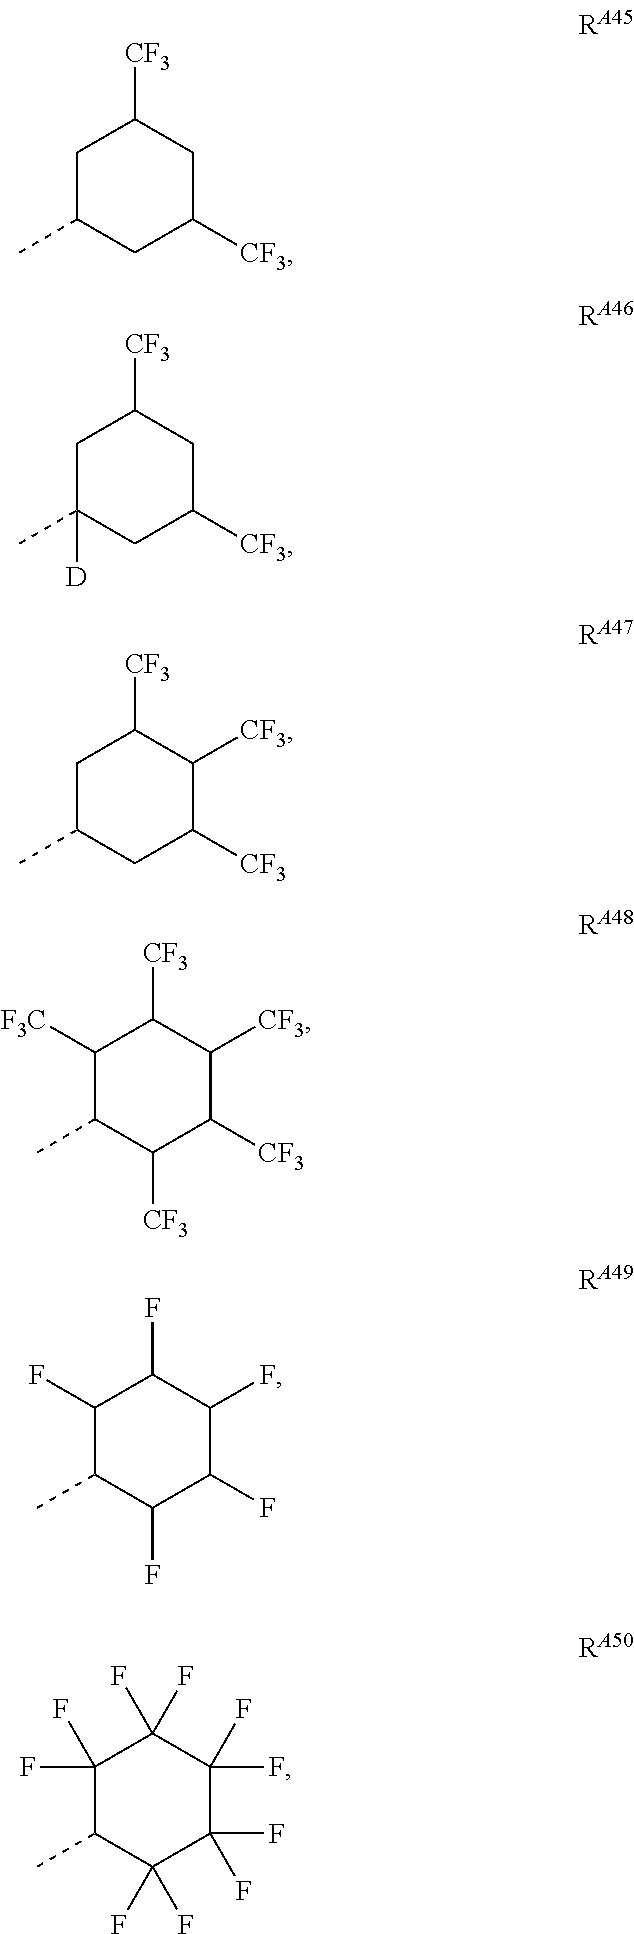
C1C(C)CC([CF3])CC1[CF3].C1C(C)([D])CC([CF3])CC1[CF3].C1C(C)CC([CF3])C([CF3])C1[CF3].C1([F3C])C(C)C([CF3])C([CF3])C([CF3])C1[CF3].C1(F)C(C)C(F)C(F)C(F)C1F.C1(F)(F)C(C)C(F)(F)C(F)(F)C(F)(F)C1(F)F
